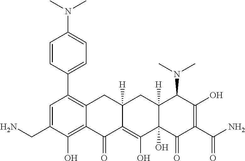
C1(C2=C3C(=C(O)C(CN)=C2)C(=O)C2=C(O)C4(O)C([H])(CC2([H])C3)C(N(C)C)C(O)=C(C(N)=O)C4=O)=CC=C(N(C)C)C=C1
